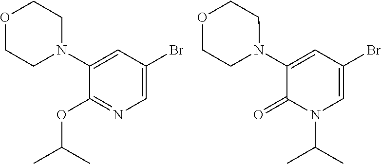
C1(N2CCOCC2)=CC(Br)=CN=C1OC(C)C.C1(N2CCOCC2)=CC(Br)=CN(C(C)C)C1=O
